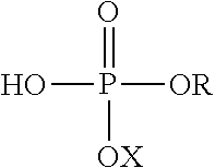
OP(=O)([OX])[OR]
